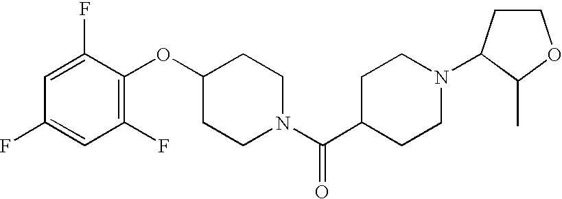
C1(OC2=C(F)C=C(F)C=C2F)CCN(C(C2CCN(C3CCOC3C)CC2)=O)CC1
